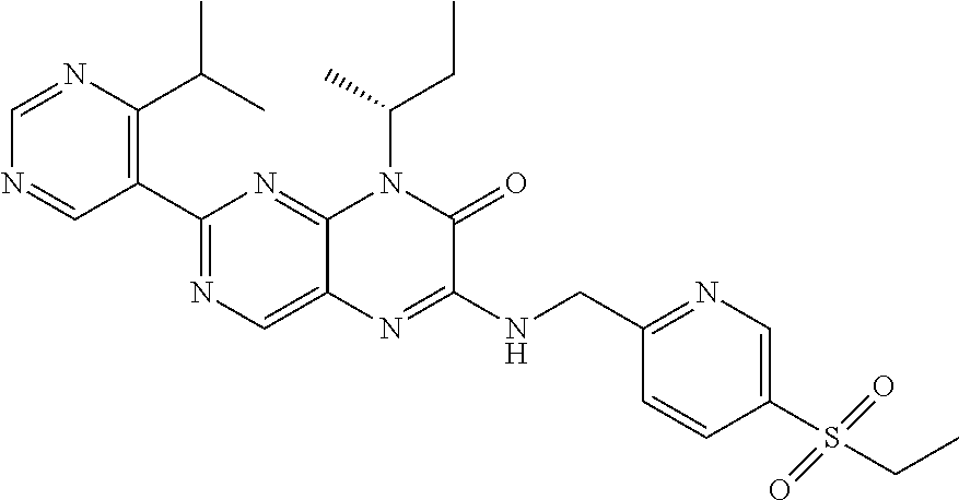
C1(C2=NC=C3C(=N2)N(C(C)CC)C(=O)C(NCC2=NC=C(S(CC)(=O)=O)C=C2)=N3)=C(C(C)C)N=CN=C1
